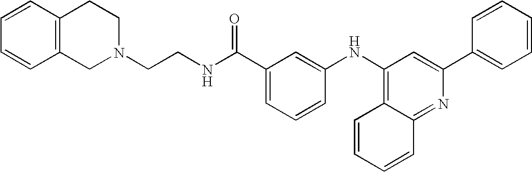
N1(CCNC(C2=CC=CC(NC3=C4C(=NC(C5=CC=CC=C5)=C3)C=CC=C4)=C2)=O)CCC2=C(C1)C=CC=C2
